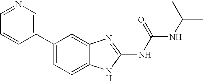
C1(C2=CN=CC=C2)=CC=C2C(=C1)N=C(NC(NC(C)C)=O)N2
